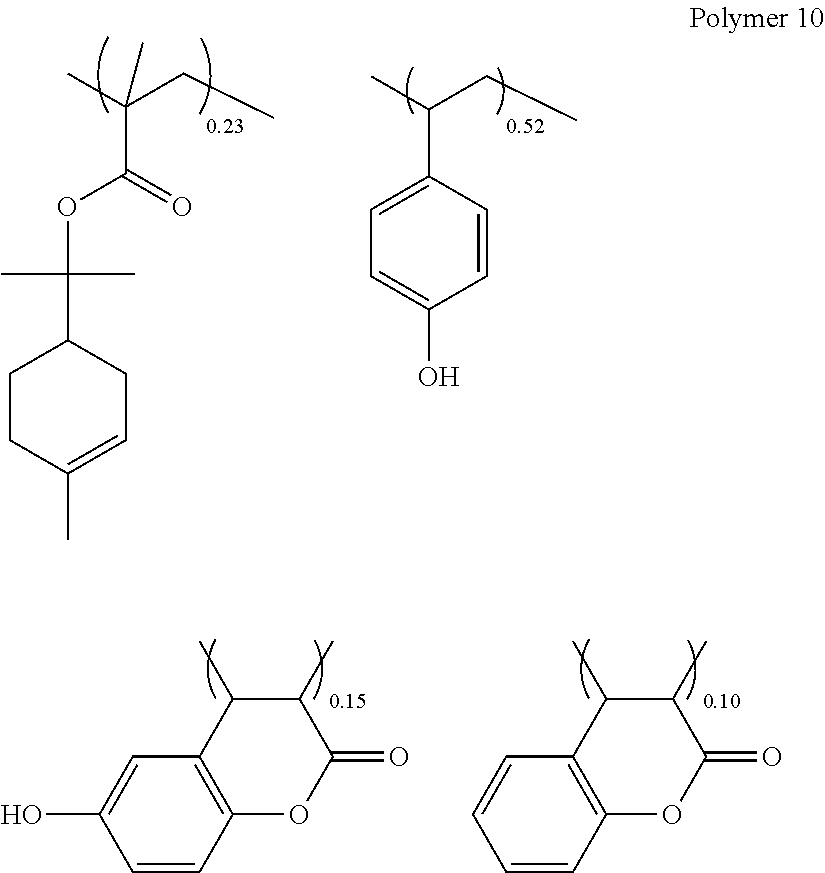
C1=CC2=C(C=C1O)C(C)C(C)C(=O)O2.C1=CC2=C(C=C1)C(C)C(C)C(=O)O2.CC(CC)(C(=O)OC(C)(C)C1CCC(C)=CC1)C.CC(CC)C1=CC=C(O)C=C1
